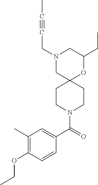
N1(CC#CC)CC2(OC(CC)C1)CCN(C(C1=CC(C)=C(OCC)C=C1)=O)CC2
